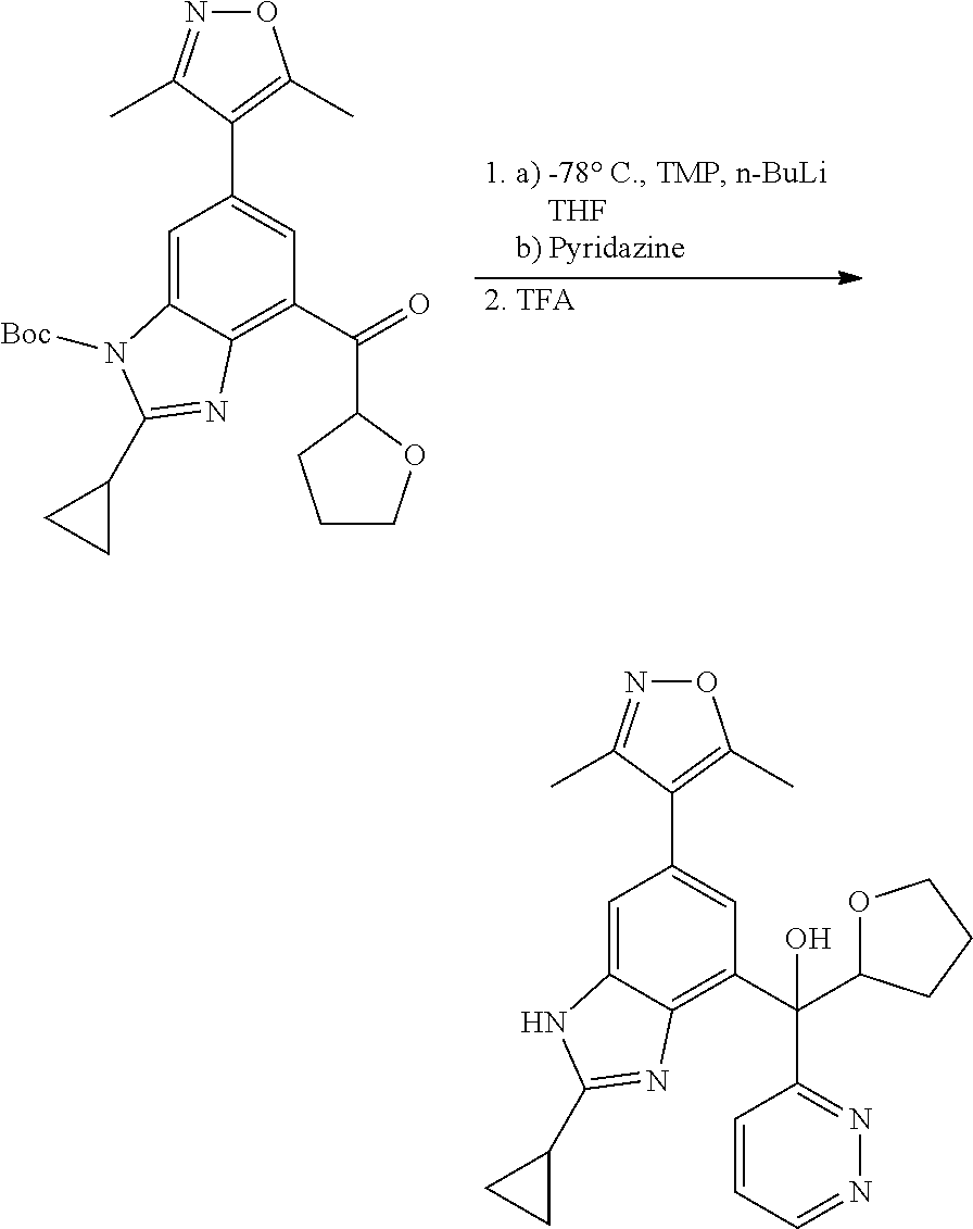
[2. TFA].C1=C2C(=C(C(C3CCCO3)=O)C=C1C1=C(C)ON=C1C)N=C(C1CC1)N2[Boc].C1=C2C(=C(C(C3OCCC3)(O)C3=NN=CC=C3)C=C1C1=C(C)ON=C1C)N=C(C1CC1)N2
